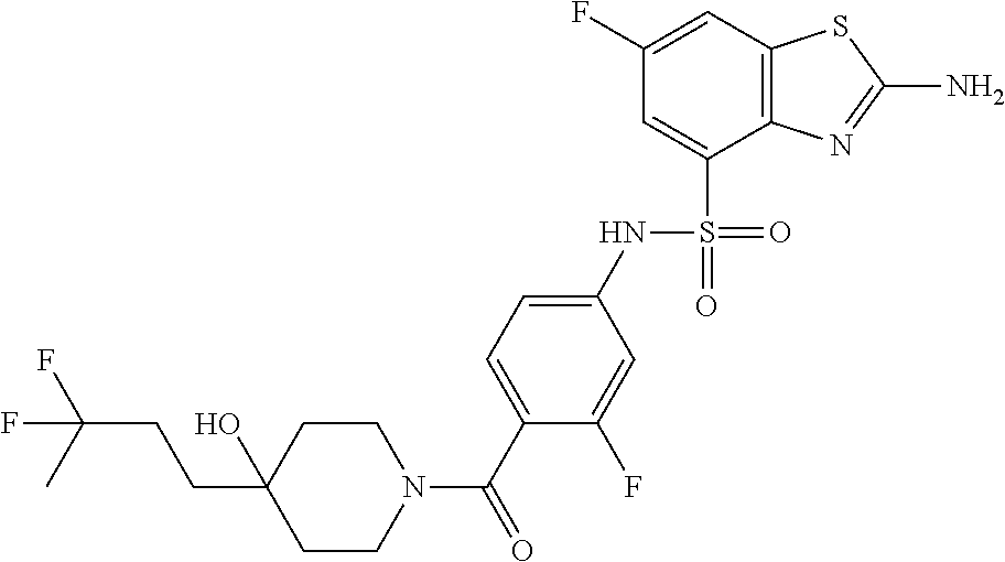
C1CN(C(C2=CC=C(NS(=O)(=O)C3=CC(F)=CC4=C3N=C(N)S4)C=C2F)=O)CCC1(O)CCC(F)(C)F
